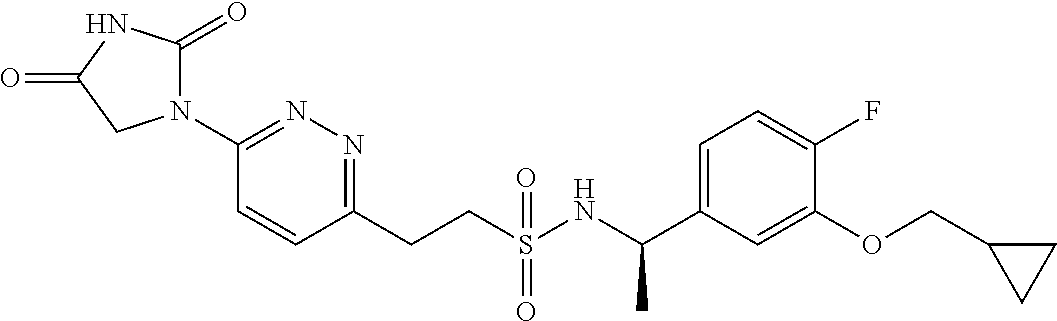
C1(N2C(=O)NC(=O)C2)=NN=C(CCS(NC(C2=CC=C(F)C(OCC3CC3)=C2)C)(=O)=O)C=C1
